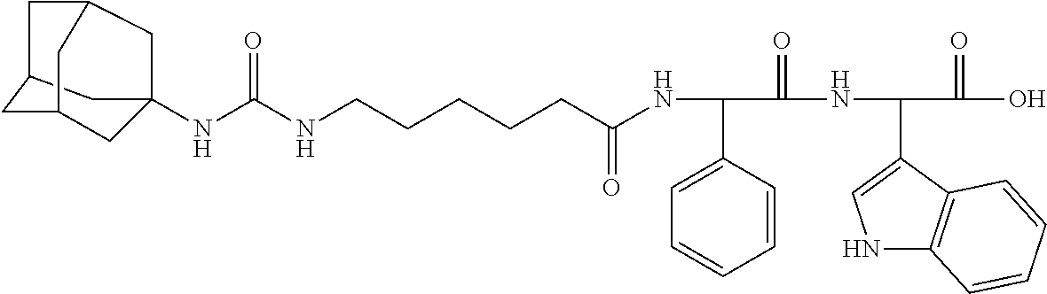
N(C(NCCCCCC(NC(C(NC(C(O)=O)C1=CNC2=C1C=CC=C2)=O)C1=CC=CC=C1)=O)=O)C12CC3CC(C1)CC(C3)C2
